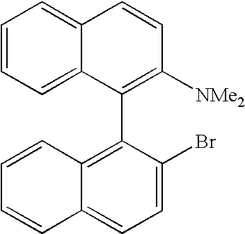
C1=CC=C2C(=C1)C=CC([NMe2])=C2C1=C2C(=CC=C1Br)C=CC=C2
